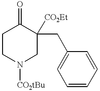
C1CN([CO2tBu])CC(CC2=CC=CC=C2)([CO2Et])C1=O
